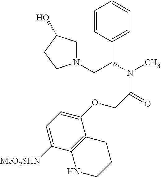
C1=CC(C(N(C)C(=O)COC2=CC=C([MeO2SHN])C3=C2CCCN3)CN2CC(O)CC2)=CC=C1
